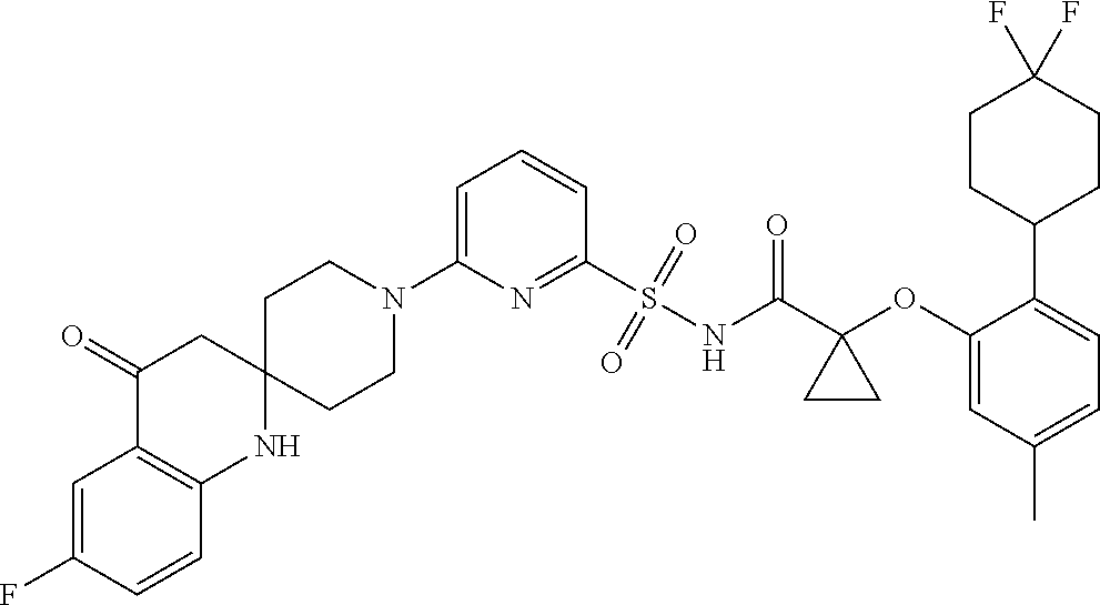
C1=C(N2CCC3(CC2)CC(=O)C2=C(N3)C=CC(F)=C2)N=C(S(NC(C2(OC3=CC(C)=CC=C3C3CCC(F)(F)CC3)CC2)=O)(=O)=O)C=C1
